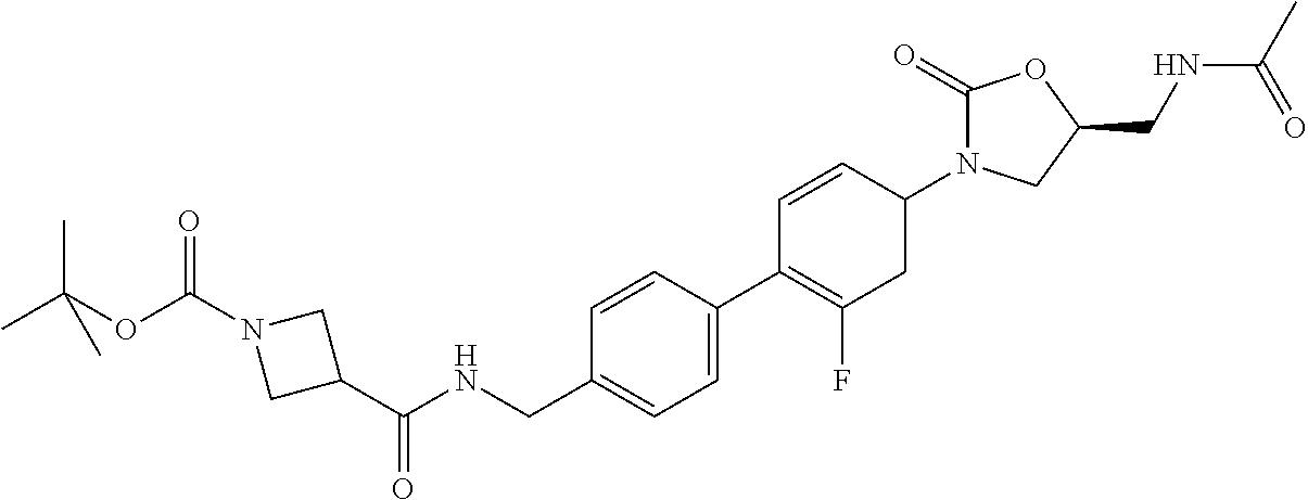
CC(OC(N1CC(C(NCC2=CC=C(C3=C(F)CC(N4C(=O)OC(CNC(C)=O)C4)C=C3)C=C2)=O)C1)=O)(C)C
